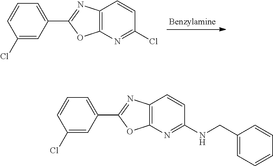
C1=CC(Cl)=CC(C2=NC3=C(N=C(Cl)C=C3)O2)=C1.C1=CC(Cl)=CC(C2=NC3=C(N=C(NCC4=CC=CC=C4)C=C3)O2)=C1
